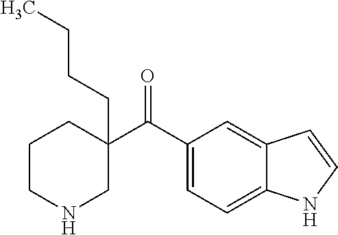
C1(C(C2=CC=C3C(=C2)C=CN3)=O)(CCCC)CCCNC1
